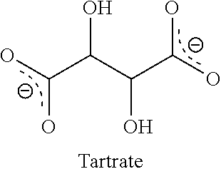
OC(C(C(C(O)O)O)O)O
